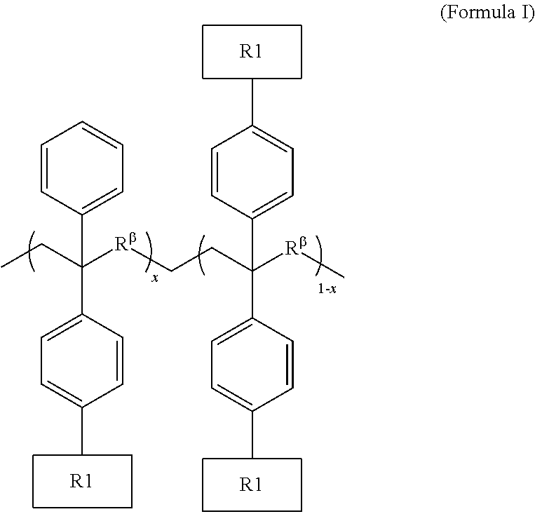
CCC([Rb]CCC([Rb]C)(C1=CC=C(C)C=C1)C1=CC=C(C)C=C1)(C1=CC=C(C)C=C1)C1=CC=CC=C1.[R1].[R1].[R1]
